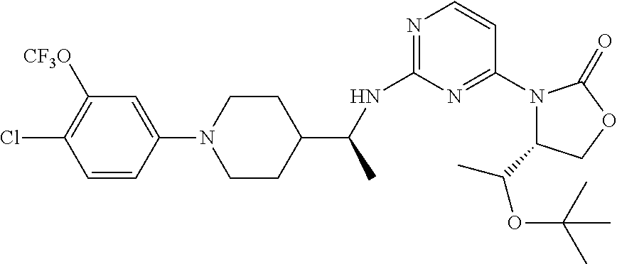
N1(C2=NC(NC(C3CCN(C4=CC([CF3O])=C(Cl)C=C4)CC3)C)=NC=C2)C(C(OC(C)(C)C)C)COC1=O
